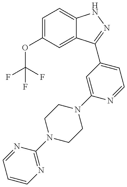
C1(OC(F)(F)F)=CC=C2C(=C1)C(C1=CC=NC(N3CCN(C4=NC=CC=N4)CC3)=C1)=NN2
